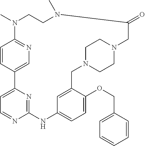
C1=CC2=CN=C1N(C)CCN(C)C(=O)CN1CCN(CC3=CC(=CC=C3OCC3=CC=CC=C3)NC3=NC2=CC=N3)CC1
